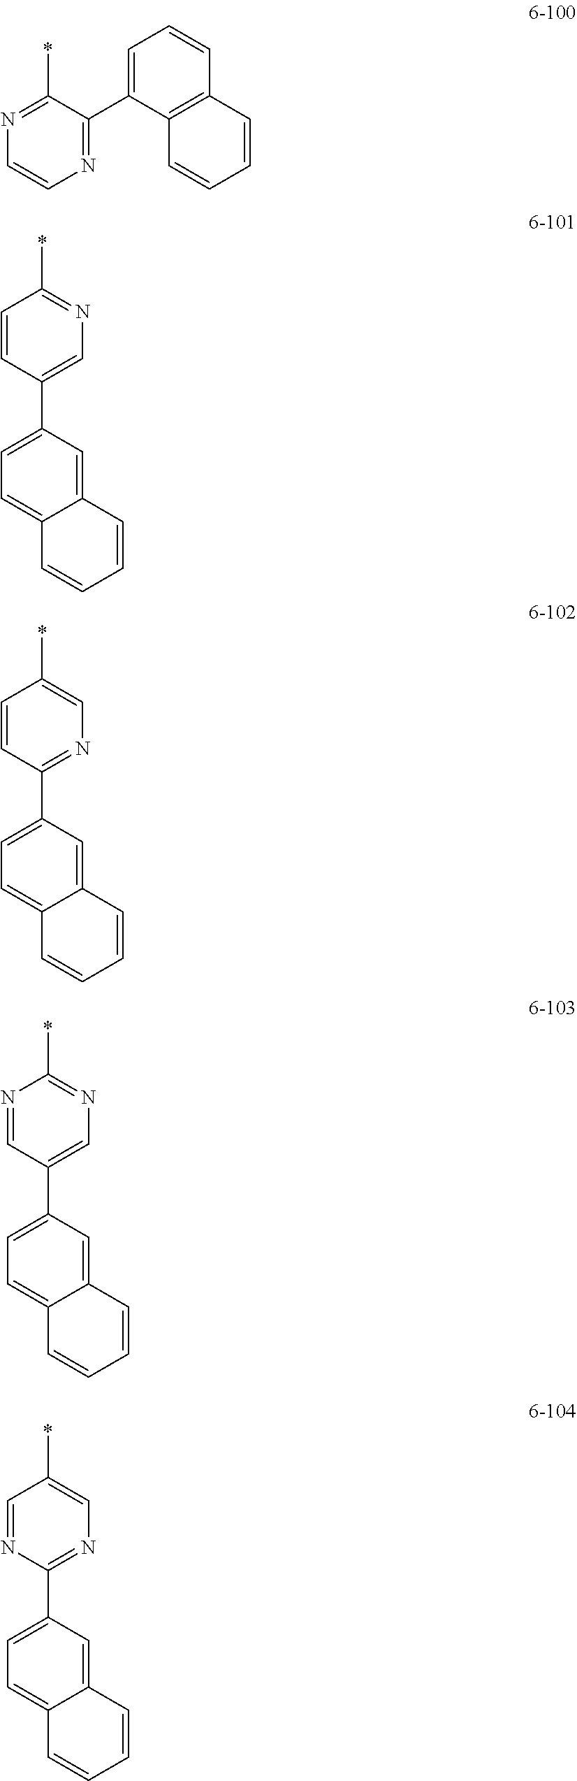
N1=C(*)C(C2=CC=CC3=C2C=CC=C3)=NC=C1.C1=CC=CC2=CC(C3=CN=C(*)C=C3)=CC=C12.C1=CC=CC2=CC(C3=NC=C(*)C=C3)=CC=C12.C1=CC=CC2=CC(C3=CN=C(*)N=C3)=CC=C12.C1=CC=CC2=CC(C3=NC=C(*)C=N3)=CC=C12
